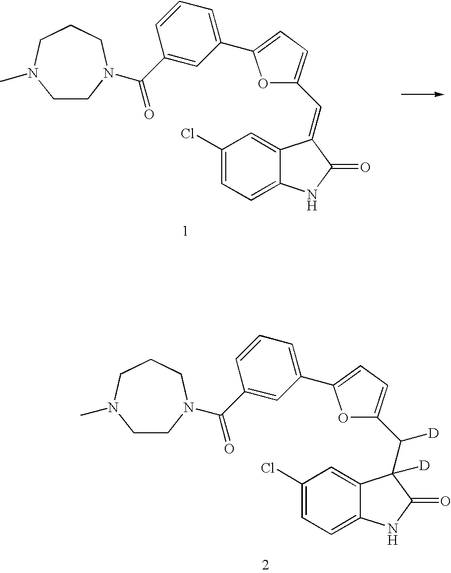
C1CN(C(C2=CC(C3=CC=C(C(C4([D])C5=CC(Cl)=CC=C5NC4=O)[D])O3)=CC=C2)=O)CCCN1C.C1CN(C(C2=CC(C3=CC=C(C=C4C5=CC(Cl)=CC=C5NC4=O)O3)=CC=C2)=O)CCCN1C
